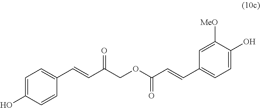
C1=C(O)C=CC(C=CC(COC(C=CC2=CC=C(O)C([MeO])=C2)=O)=O)=C1
